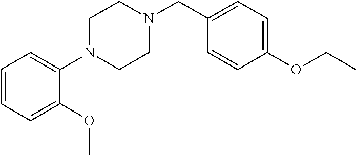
C1(CN2CCN(C3=CC=CC=C3OC)CC2)=CC=C(OCC)C=C1
